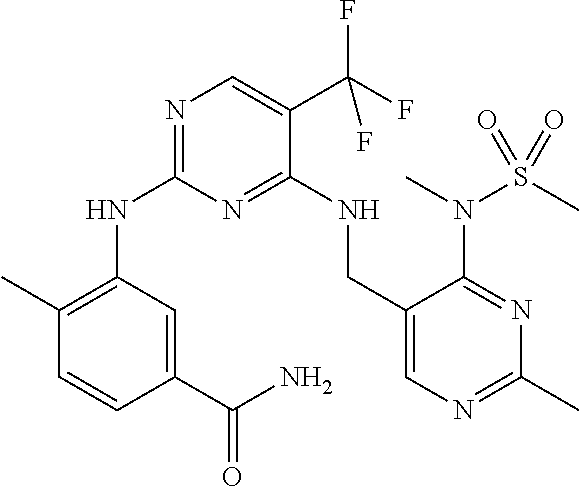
N1=C(NC2=C(C)C=CC(C(N)=O)=C2)N=C(NCC2=CN=C(C)N=C2N(C)S(C)(=O)=O)C(C(F)(F)F)=C1
